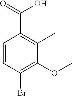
C1=CC(Br)=C(OC)C(C)=C1C(=O)O
